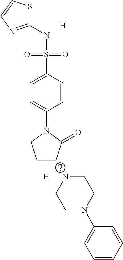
C1(NS(C2=CC=C(N3CCCC3=O)C=C2)(=O)=O)=NC=CS1.[H].[H].N1CCN(C2=CC=CC=C2)CC1
